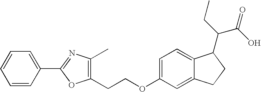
O(C1=CC=C2C(=C1)CCC2C(CC)C(O)=O)CCC1=C(C)N=C(C2=CC=CC=C2)O1
